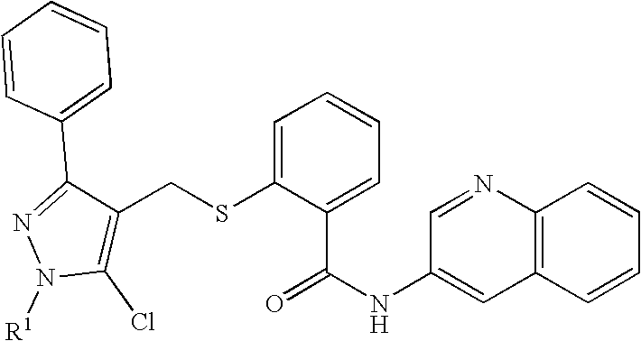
N1([R1])C(Cl)=C(CSC2=CC=CC=C2C(NC2=CC3=C(N=C2)C=CC=C3)=O)C(C2=CC=CC=C2)=N1
